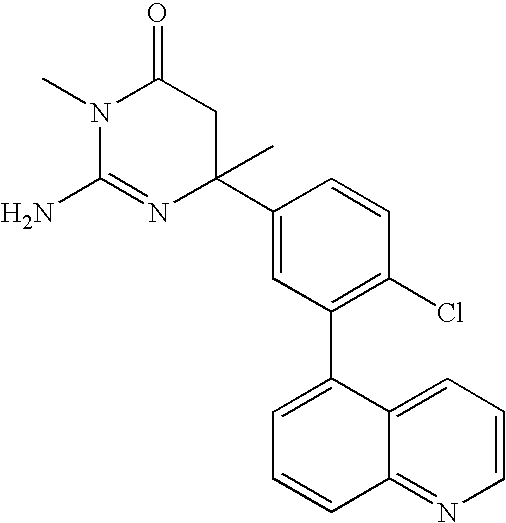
N1(C)C(N)=NC(C)(C2=CC(C3=CC=CC4=NC=CC=C34)=C(Cl)C=C2)CC1=O
